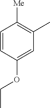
C1=CC(OCC)=CC(C)=C1[Me]
